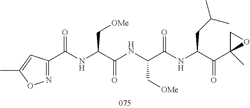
C(C(NC(C(NC(C1=NOC(C)=C1)=O)C[OMe])=O)C(NC(C(C1(C)OC1)=O)CC(C)C)=O)[OMe]
